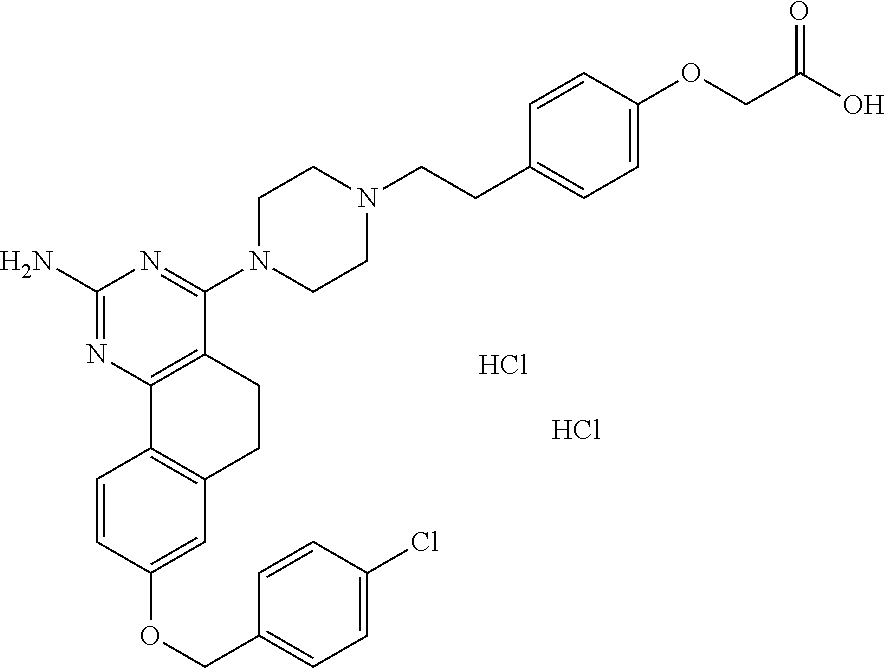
C1(N)=NC2=C(C(N3CCN(CCC4=CC=C(OCC(O)=O)C=C4)CC3)=N1)CCC1=C2C=CC(OCC2=CC=C(Cl)C=C2)=C1.Cl.Cl
